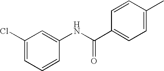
C1(Cl)=CC=CC(NC(C2=CC=C(C)C=C2)=O)=C1
